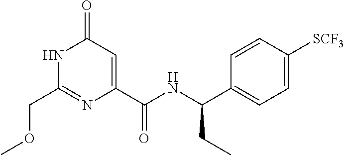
C1(COC)=NC(C(NC(C2=CC=C([SCF3])C=C2)CC)=O)=CC(=O)N1
